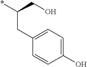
*C(CO)CC1=CC=C(O)C=C1
